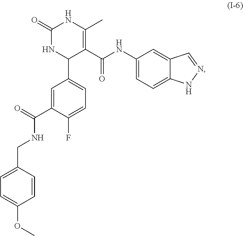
C1=CC(CNC(C2=CC(C3C(C(=O)NC4=CC=C5C(=C4)C=NN5)=C(C)NC(=O)N3)=CC=C2F)=O)=CC=C1OC
